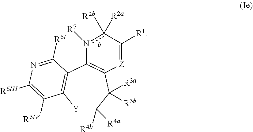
[Y]1C([R4a])([R4b])C([R3a])([R3b])C2=C(C3=C1C([R6IV])=C([R6III])N=C3[R6I])n([R7])c([R2b])([R2a])C([R1])=[Z]2
